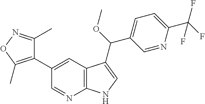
C1(C2=CC3=C(N=C2)NC=C3C(C2=CC=C(C(F)(F)F)N=C2)OC)=C(C)ON=C1C
